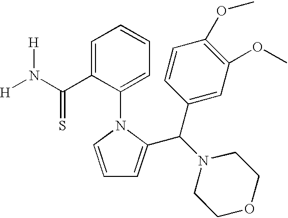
[H]N(C(C1=CC=CC=C1N1C=CC=C1C(C1=CC(OC)=C(OC)C=C1)N1CCOCC1)=S)[H]
